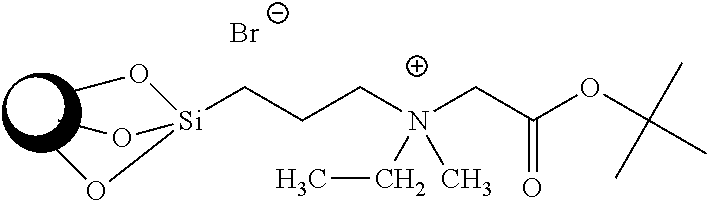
[Si](CCCN(CC(OC(C)(C)C)=O)(C)CC)(OC)(OC)OC.[Br-]
